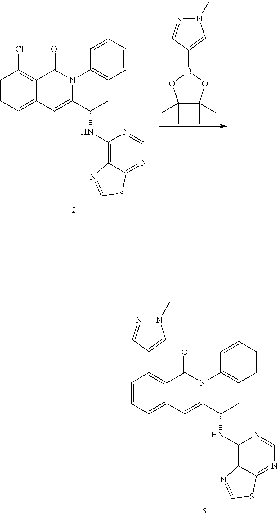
C1=CC=C2C(=C1C1=CN(C)N=C1)C(=O)N(C1=CC=CC=C1)C(C(C)NC1=C3C(=NC=N1)SC=N3)=C2.C1=CC=C2C(=C1Cl)C(=O)N(C1=CC=CC=C1)C(C(C)NC1=C3C(=NC=N1)SC=N3)=C2.N1(C)N=CC(B2OC(C)(C)C(C)(C)O2)=C1
